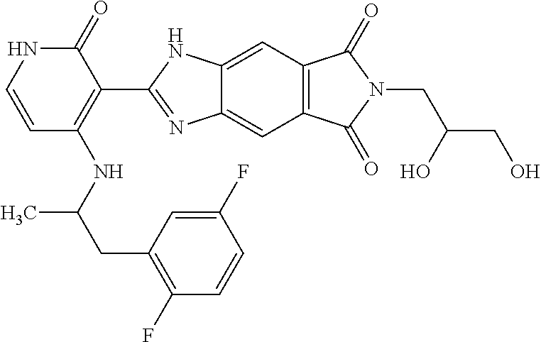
C(C(NC1=C(C2=NC3=CC4=C(C=C3N2)C(=O)N(CC(O)CO)C4=O)C(=O)NC=C1)C)C1=C(F)C=CC(F)=C1
